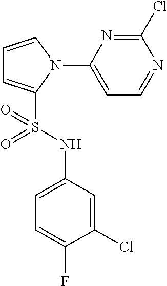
C1=CN(C2=CC=NC(Cl)=N2)C(S(NC2=CC=C(F)C(Cl)=C2)(=O)=O)=C1
